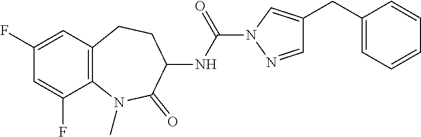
C1(F)=CC2=C(C(F)=C1)N(C)C(=O)C(NC(=O)N1N=CC(CC3=CC=CC=C3)=C1)CC2
